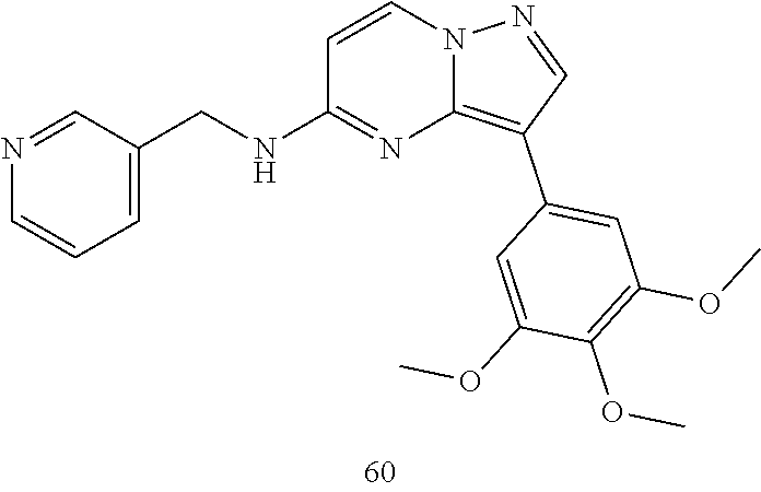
O(C)C1=C(OC)C=C(C2=C3N(N=C2)C=CC(NCC2=CC=CN=C2)=N3)C=C1OC
